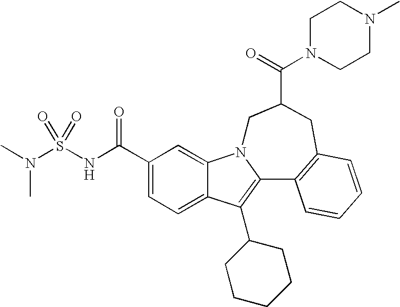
C1(C(NS(N(C)C)(=O)=O)=O)=CC=C2C(=C1)N1C(=C2C2CCCCC2)C2=C(CC(C(=O)N3CCN(C)CC3)C1)C=CC=C2
